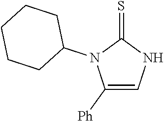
C1([Ph])=CNC(=S)N1C1CCCCC1
